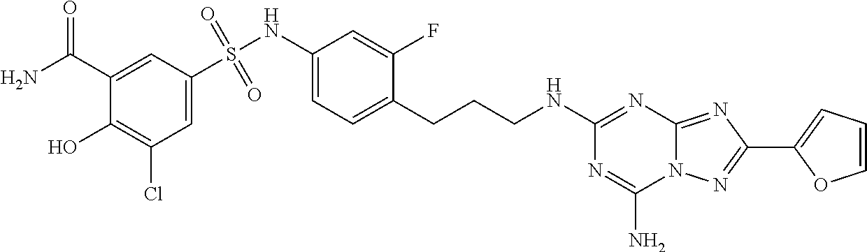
C1(C(N)=O)=CC(S(NC2=CC=C(CCCNC3=NC4=NC(C5=CC=CO5)=NN4C(N)=N3)C(F)=C2)(=O)=O)=CC(Cl)=C1O
